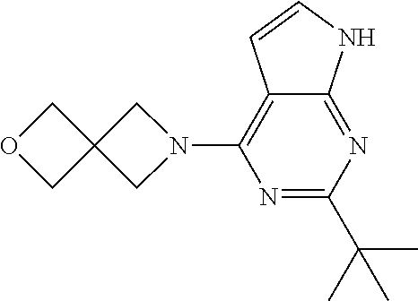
N1=C(C(C)(C)C)N=C2C(=C1N1CC3(C1)COC3)C=CN2
